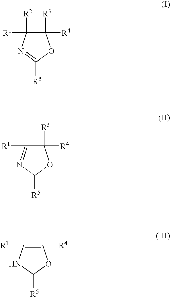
C1([R3])([R4])C([R2])([R1])N=C([R5])O1.C1([R3])([R4])C([R1])=NC([R5])O1.C1([R4])=C([R1])NC([R5])O1
